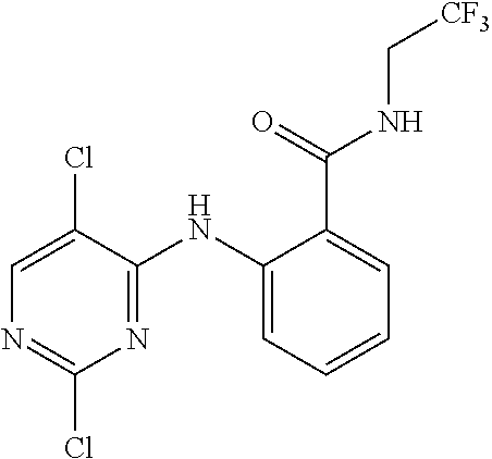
N1=C(NC2=CC=CC=C2C(=O)NC[CF3])C(Cl)=CN=C1Cl
